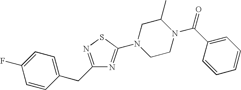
C1=CC(CC2=NSC(N3CCN(C(C4=CC=CC=C4)=O)C(C)C3)=N2)=CC=C1F
